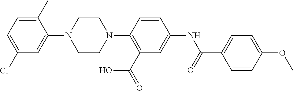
C1=C(C)C(N2CCN(C3=C(C(=O)O)C=C(NC(C4=CC=C(OC)C=C4)=O)C=C3)CC2)=CC(Cl)=C1
